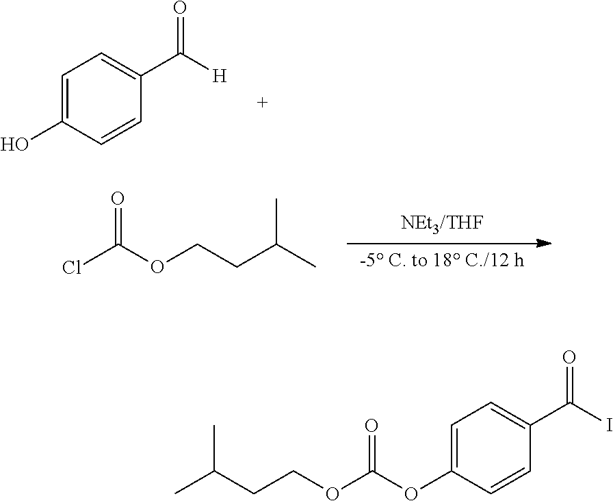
C1=C(O)C=CC(C([H])=O)=C1.ClC(OCCC(C)C)=O.C(COC(OC1=CC=C(C(I)=O)C=C1)=O)C(C)C
